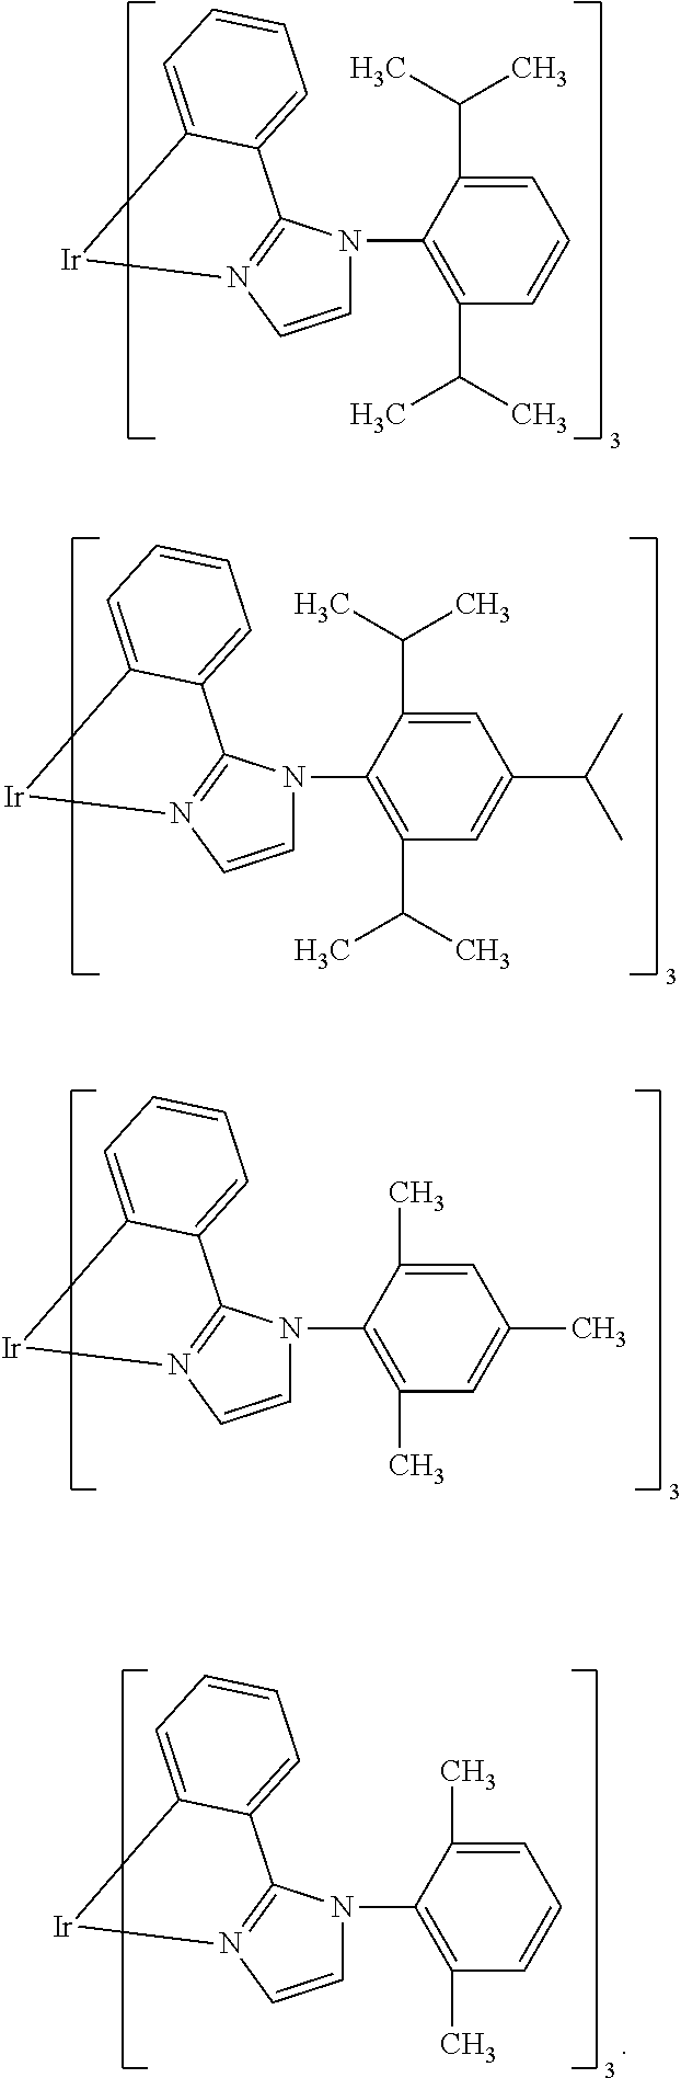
C1=C(C(C)C)C(N2C=CN3=C2C2=CC=CC=C2[Ir]3)=C(C(C)C)C=C1C(C)C.C1=C(C)C(N2C=CN3=C2C2=CC=CC=C2[Ir]3)=C(C)C=C1C.C1=C(C)C(N2C=CN3=C2C2=CC=CC=C2[Ir]3)=C(C)C=C1.C1=C(C(C)C)C(N2C=CN3=C2C2=CC=CC=C2[Ir]3)=C(C(C)C)C=C1
